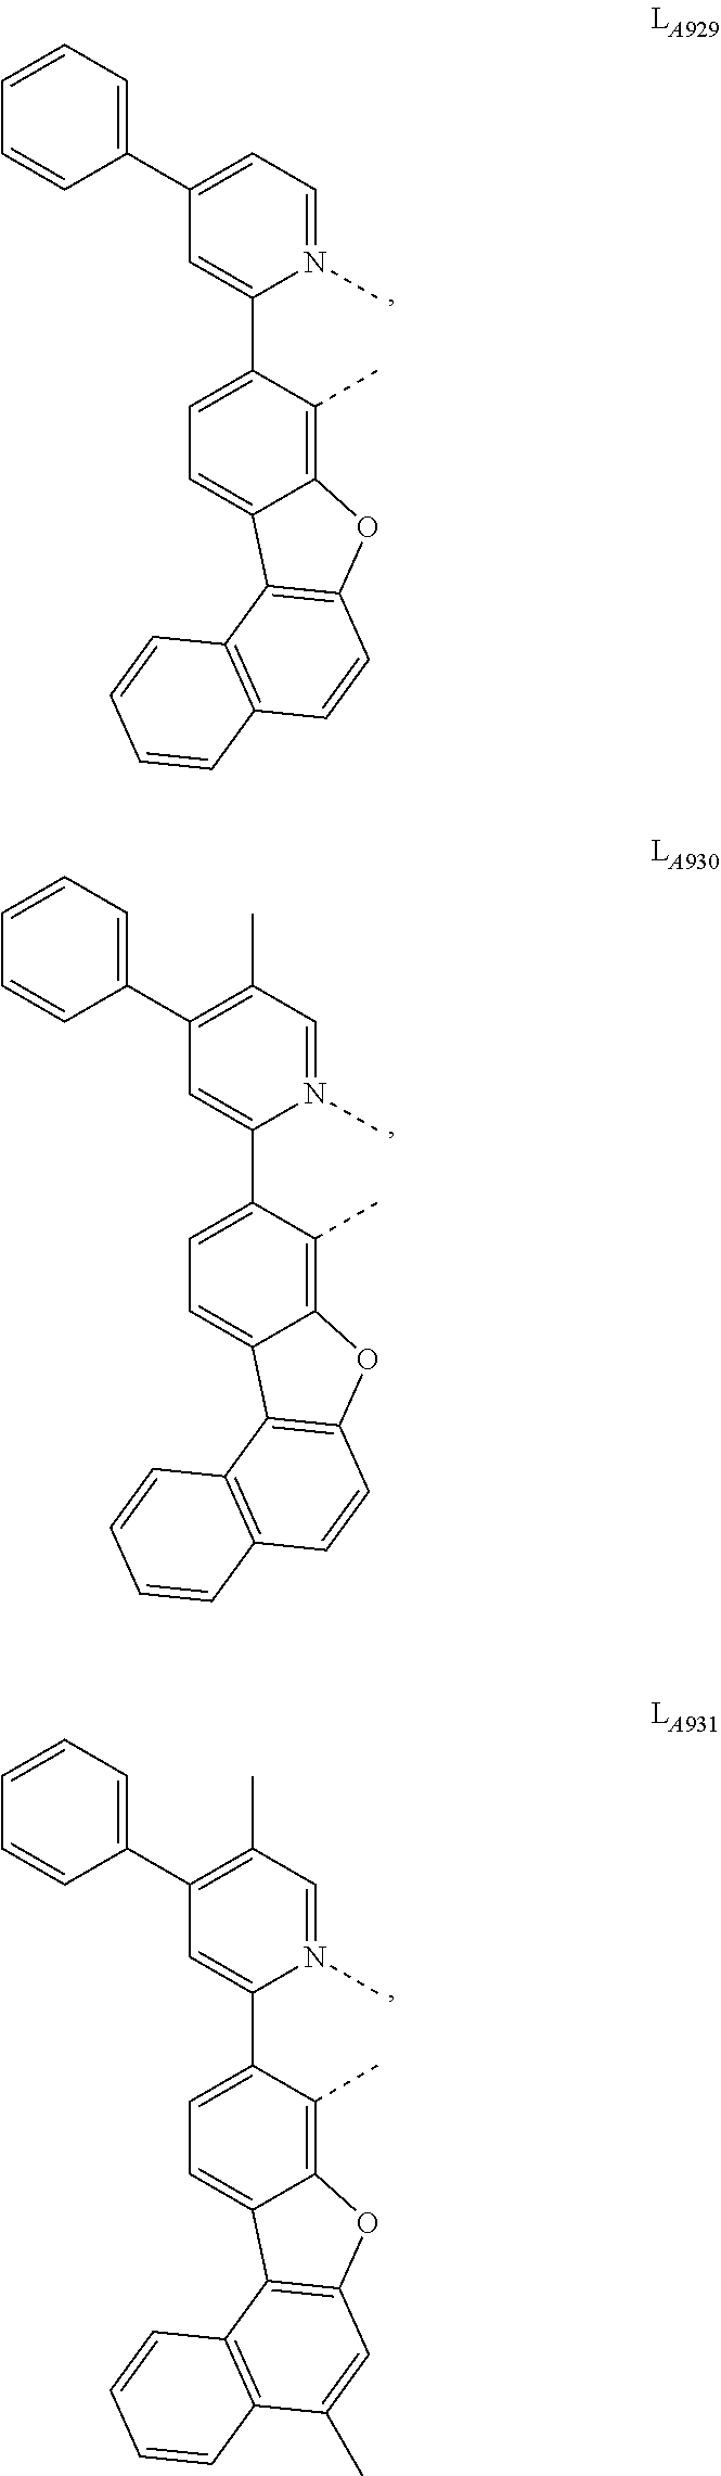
C1(C2=CC=N(C)C(C3=CC=C4C(=C3C)OC3=C4C4=C(C=C3)C=CC=C4)=C2)=CC=CC=C1.C1(C2=C(C)C=N(C)C(C3=CC=C4C(=C3C)OC3=C4C4=C(C=C3)C=CC=C4)=C2)=CC=CC=C1.C1(C2=C(C)C=N(C)C(C3=CC=C4C(=C3C)OC3=C4C4=C(C(C)=C3)C=CC=C4)=C2)=CC=CC=C1
